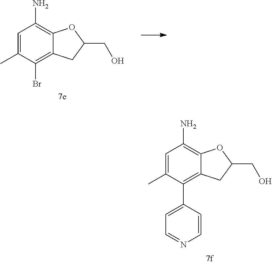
C1=C(C)C(C2=CC=NC=C2)=C2C(=C1N)OC(CO)C2.C1=C(C)C(Br)=C2C(=C1N)OC(CO)C2
